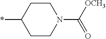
C1CC(*)CCN1C(=O)[OCH3]
